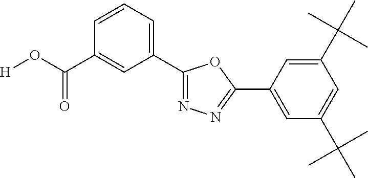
[H]OC(C1=CC(C2=NN=C(C3=CC(C(C)(C)C)=CC(C(C)(C)C)=C3)O2)=CC=C1)=O
